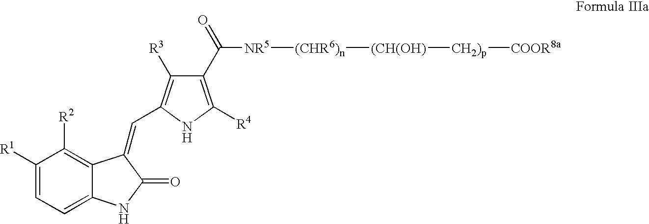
C1=C2C(=C([R2])C([R1])=C1)C(=CC1=C([R3])C(C([NR5][(CHR6)n][(CH(OH)][CH2)p][COOR8a])=O)=C([R4])N1)C(=O)N2
